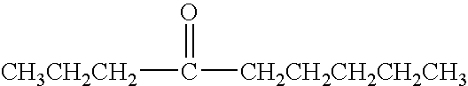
[CH3CH2CH2]C(=O)[CH2CH2CH2CH2CH3]
